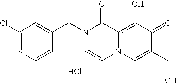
C1=C(CN2C=CN3C(=C(O)C(=O)C(CO)=C3)C2=O)C=CC=C1Cl.Cl
